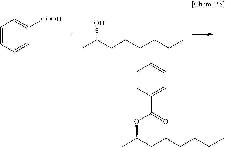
C1=CC=CC([COOH])=C1.C(O)(CCCCCC)C.C(OC(C1=CC=CC=C1)=O)(CCCCCC)C
